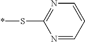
N1=CC=CN=C1S*
